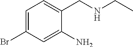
C1=C(Br)C=C(N)C(CNCC)=C1
